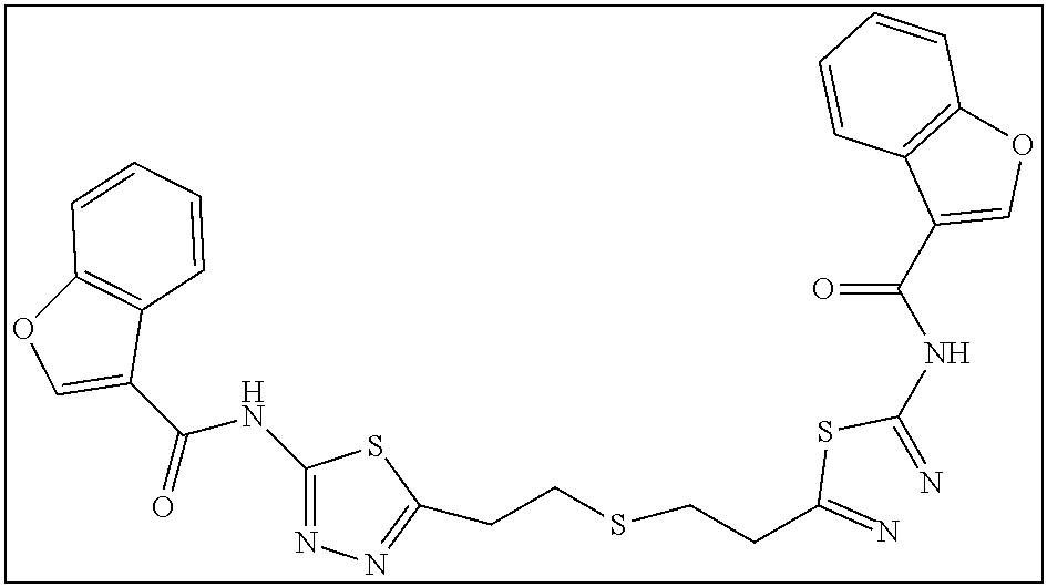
C1(NC(C2=COC3=C2C=CC=C3)=O)=NN=C(CCSCCC(=N)SC(=N)NC(C2=COC3=C2C=CC=C3)=O)S1
